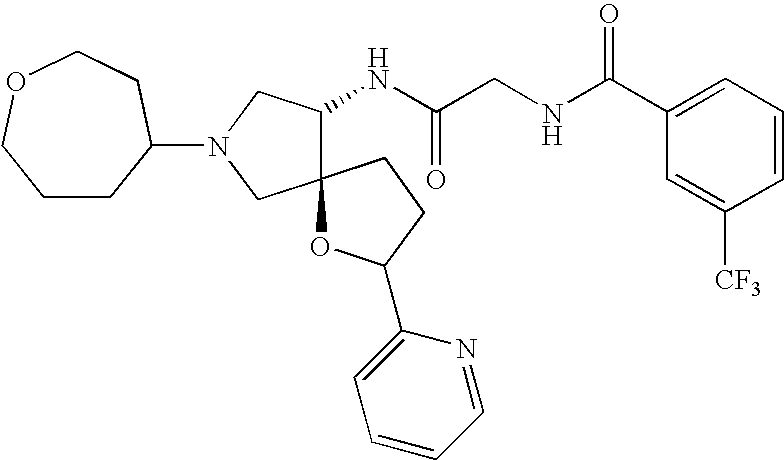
N(CC(NC1C2(CN(C3CCCOCC3)C1)OC(C1=CC=CC=N1)CC2)=O)C(C1=CC=CC([CF3])=C1)=O
